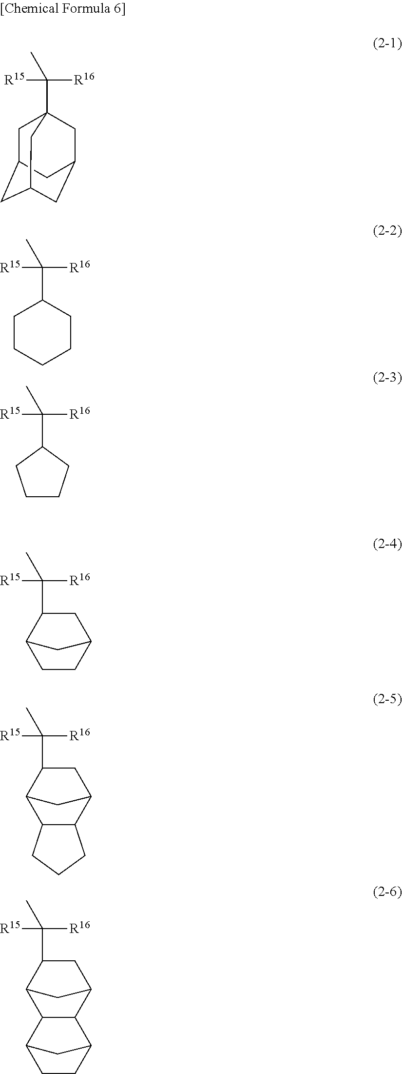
C1C2CC3CC(CC1(C([R16])([R15])C)C3)C2.C1CCCCC1C([R16])([R15])C.C1(C([R16])([R15])C)CCCC1.C([R16])([R15])(C)C1CC2CCC1C2.C([R16])([R15])(C)C1CC2C3C(C1C2)CCC3.C([R16])([R15])(C)C1CC2CC1C1C2C2CCC1C2
